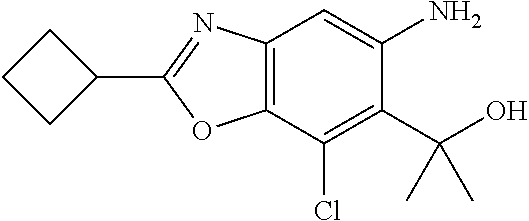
C12=C(C(Cl)=C(C(O)(C)C)C(N)=C1)OC(C1CCC1)=N2
